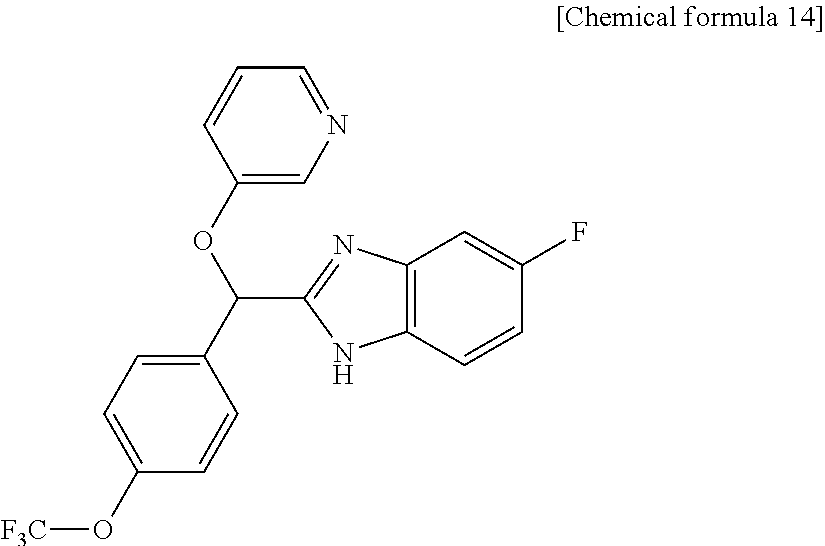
C12=C(C=CC(F)=C1)NC(C(OC1=CN=CC=C1)C1=CC=C(O[F3C])C=C1)=N2
